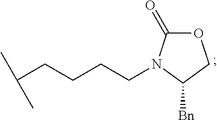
O1C(=O)N(CCCCC(C)C)C([Bn])C1
